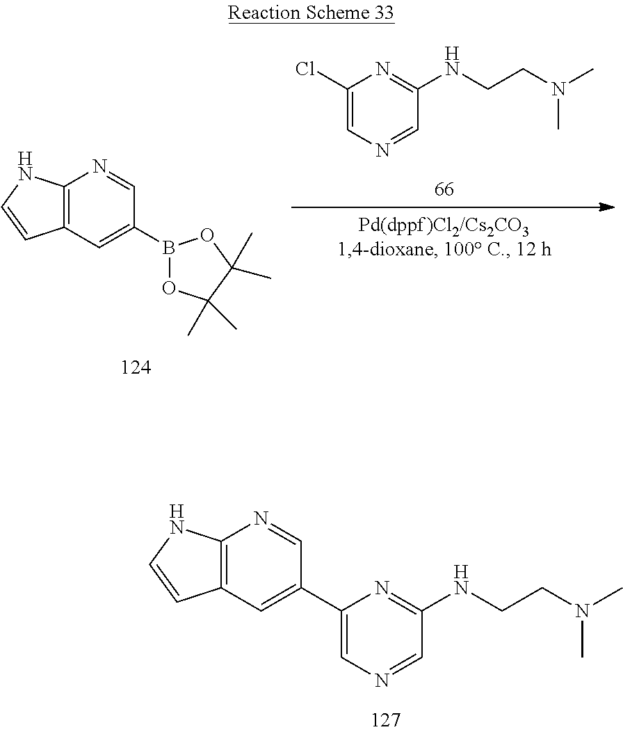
C1=NC=C(Cl)N=C1NCCN(C)C.C12=C(C=C(B3OC(C)(C)C(C)(C)O3)C=N1)C=CN2.C12=C(C=C(C3=CN=CC(NCCN(C)C)=N3)C=N1)C=CN2
